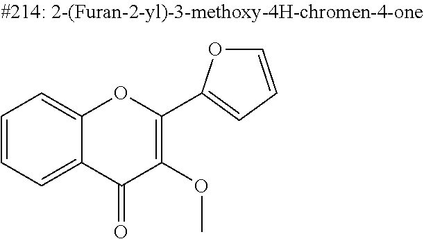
C1=CC=C2C(=C1)OC(C1=CC=CO1)=C(OC)C2=O
